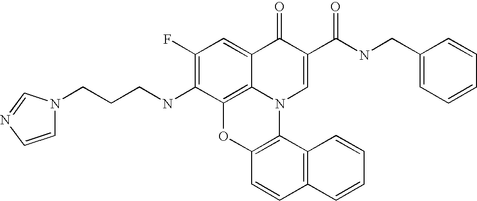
C1(F)=C(NCCCN2C=CN=C2)C2=C3C(=C1)C(=O)C(C(NCC1=CC=CC=C1)=O)=CN3C1=C(O2)C=CC2=C1C=CC=C2
